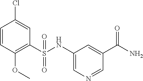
C1=CC(OC)=C(S(NC2=CN=CC(C(N)=O)=C2)(=O)=O)C=C1Cl
